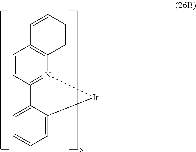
C1=CC2=N(C3=C1C=CC=C3)[Ir]C1=CC=CC=C21
